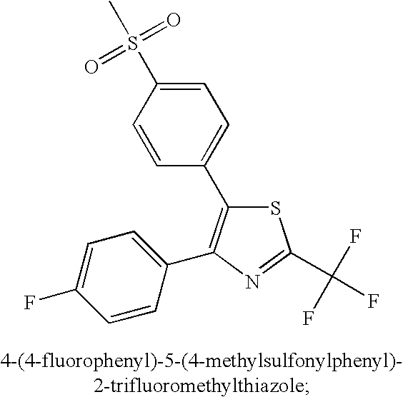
C1=C(S(C)(=O)=O)C=CC(C2=C(C3=CC=C(F)C=C3)N=C(C(F)(F)F)S2)=C1
